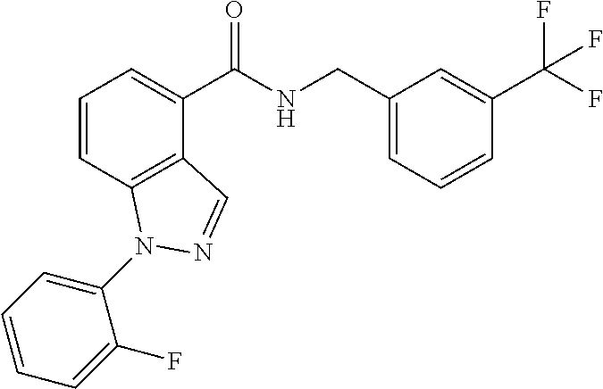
C1=CC2=C(C(C(NCC3=CC=CC(C(F)(F)F)=C3)=O)=C1)C=NN2C1=CC=CC=C1F
